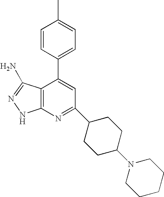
CC1=CC=C(C2=CC(C3CCC(N4CCCCC4)CC3)=NC3=C2C(N)=NN3)C=C1
